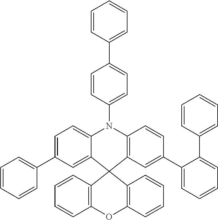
C1=C2C(=CC(C3=CC=CC=C3)=C1)C1(C3=C(N2C2=CC=C(C4=CC=CC=C4)C=C2)C=CC(C2=CC=CC=C2C2=CC=CC=C2)=C3)C2=C(OC3=C1C=CC=C3)C=CC=C2
